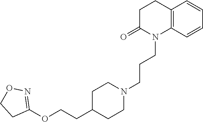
C12=C(C=CC=C1)N(CCCN1CCC(CCOC3=NOCC3)CC1)C(=O)CC2
